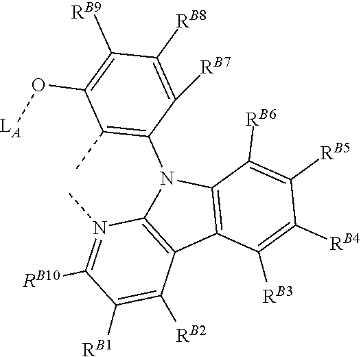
C1([RB3])=C([RB4])C([RB5])=C([RB6])C2=C1C1=C(N2C2=C(C)C(O[LA])=C([RB9])C([RB8])=C2[RB7])N(C)=C([RB10])C([RB1])=C1[RB2]
